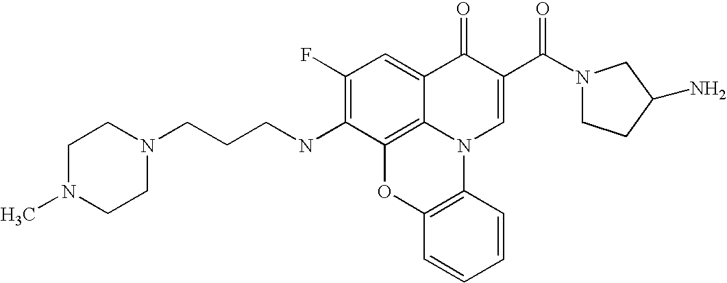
C1(F)=C(NCCCN2CCN(C)CC2)C2=C3C(=C1)C(=O)C(C(N1CCC(N)C1)=O)=CN3C1=C(O2)C=CC=C1
